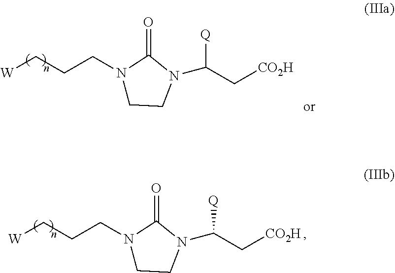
[W]CCCN1CCN(C(C[CO2H])[Q])C1=O.[W]CCCN1CCN(C(C[CO2H])[Q])C1=O
